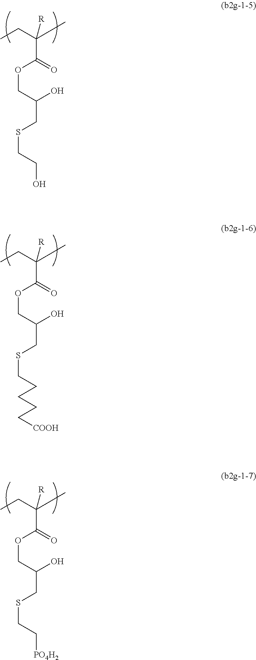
C(C(C)(C(=O)OCC(CSCCCCC[COOH])O)[R])C.C(C(C)(C(=O)OCC(CSCC[PO4H2])O)[R])C.C(C(C)(C(=O)OCC(CSCCO)O)[R])C
